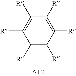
C1([R])C([R])C([R])=C([R])C([R])=C1[R]
